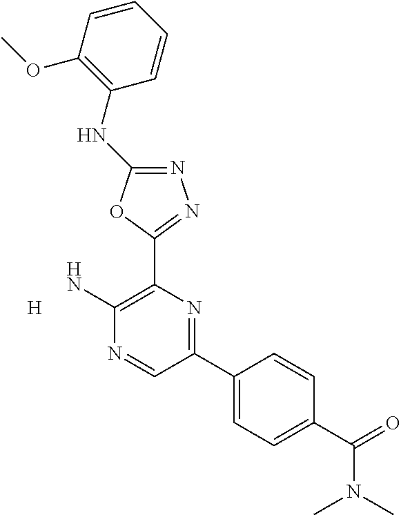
N1=C(NC2=C(OC)C=CC=C2)OC(C2=C(N)N=CC(C3=CC=C(C(=O)N(C)C)C=C3)=N2)=N1.[H]
